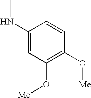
C1(NC)=CC(O[Me])=C(O[Me])C=C1
